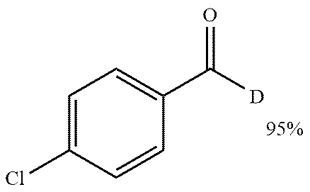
C1(C([D])=O)=CC=C(Cl)C=C1
